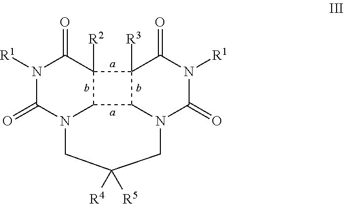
N1([R1])C(=O)N2C3C([R2])(C1=O)C1([R3])C3N(C(=O)N([R1])C1=O)CC([R5])([R4])C2
